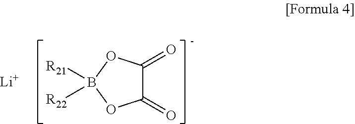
C1(=O)C(=O)OB([R21])([R22])O1.[Li]
